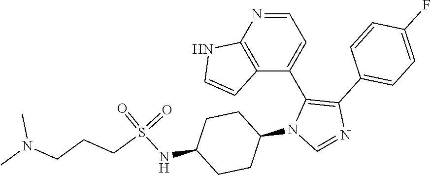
N1=CC=C(C2=C(C3=CC=C(F)C=C3)N=CN2C2CCC(NS(=O)(=O)CCCN(C)C)CC2)C2=C1NC=C2
